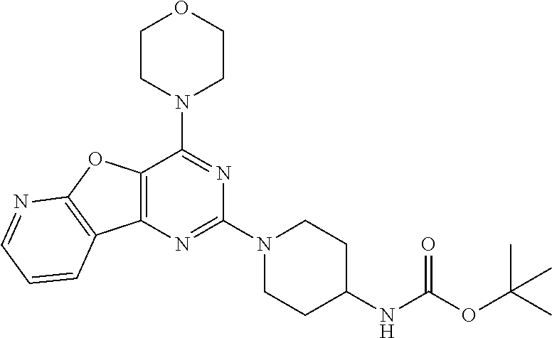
C12=C(N=C(N3CCC(NC(OC(C)(C)C)=O)CC3)N=C1N1CCOCC1)C1=C(O2)N=CC=C1
